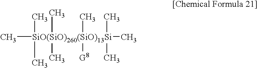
C[SiO(SiO)260(SiO)13Si](C)(C)(C)(C)(C)(C)([G8])(C)C
